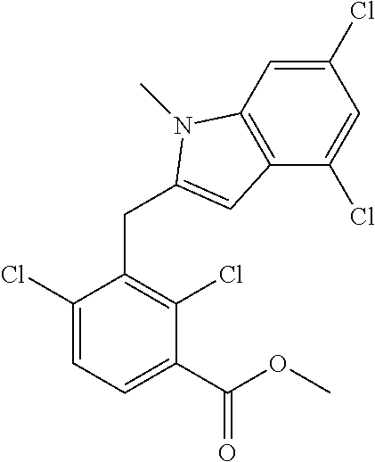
C1(C(OC)=O)=CC=C(Cl)C(CC2=CC3=C(C=C(Cl)C=C3Cl)N2C)=C1Cl
